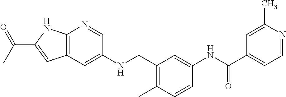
C12=C(C=C(NCC3=C(C)C=CC(NC(C4=CC=NC(C)=C4)=O)=C3)C=N1)C=C(C(C)=O)N2
